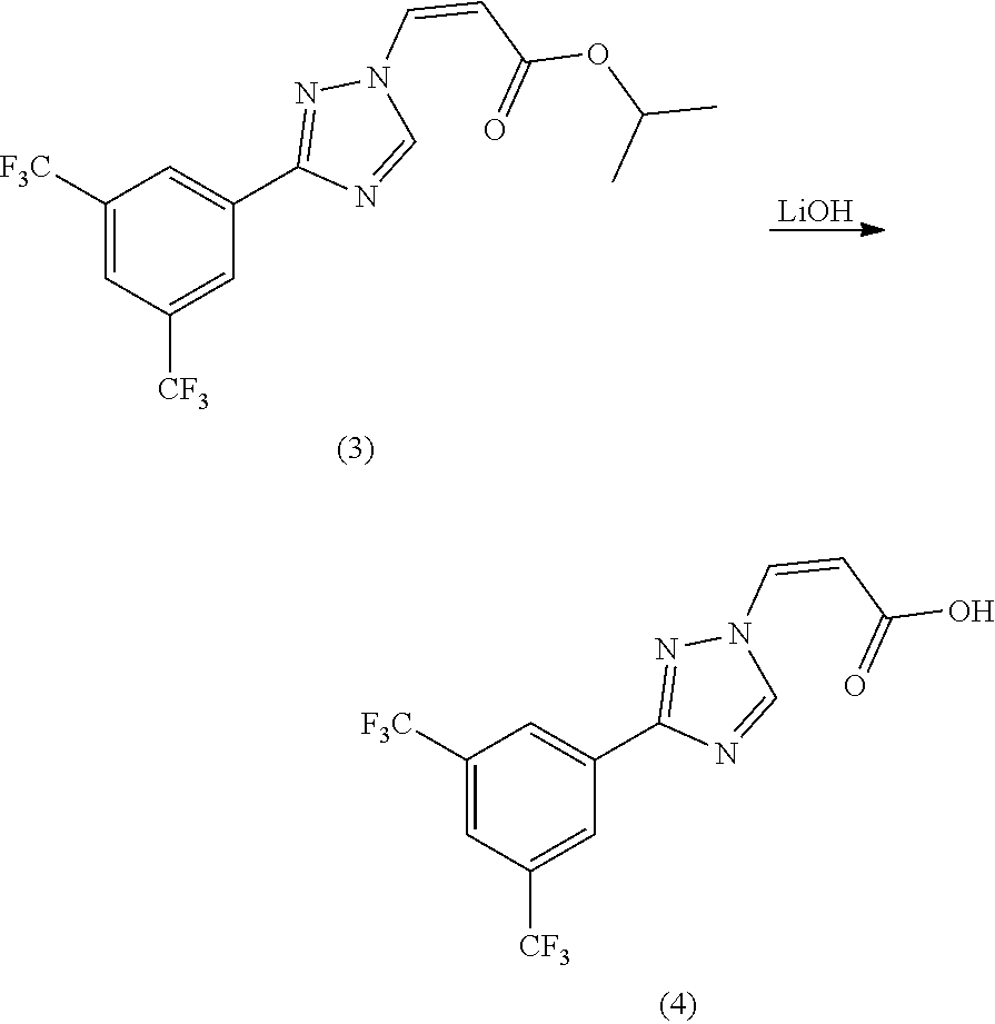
C1([F3C])=CC([CF3])=CC(C2=NN(C=CC(OC(C)C)=O)C=N2)=C1.[LiOH].C1([F3C])=CC([CF3])=CC(C2=NN(C=CC(O)=O)C=N2)=C1
